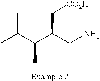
CC(C(C(CN)C[CO2H])C)C
